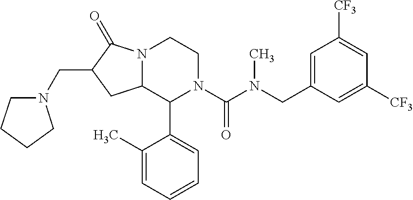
N12C(C(C3=CC=CC=C3C)N(C(N(CC3=CC([CF3])=CC([CF3])=C3)C)=O)CC1)CC(CN1CCCC1)C2=O
